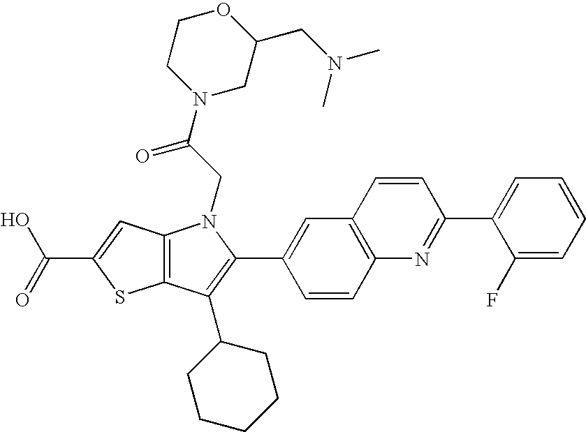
C(C1=CC2=C(S1)C(C1CCCCC1)=C(C1=CC3=C(C=C1)N=C(C1=CC=CC=C1F)C=C3)N2CC(N1CC(CN(C)C)OCC1)=O)(=O)O
